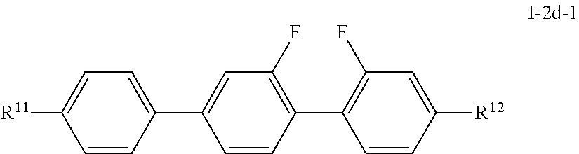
C1(C2=CC(F)=C(C3=C(F)C=C([R12])C=C3)C=C2)=CC=C([R11])C=C1
